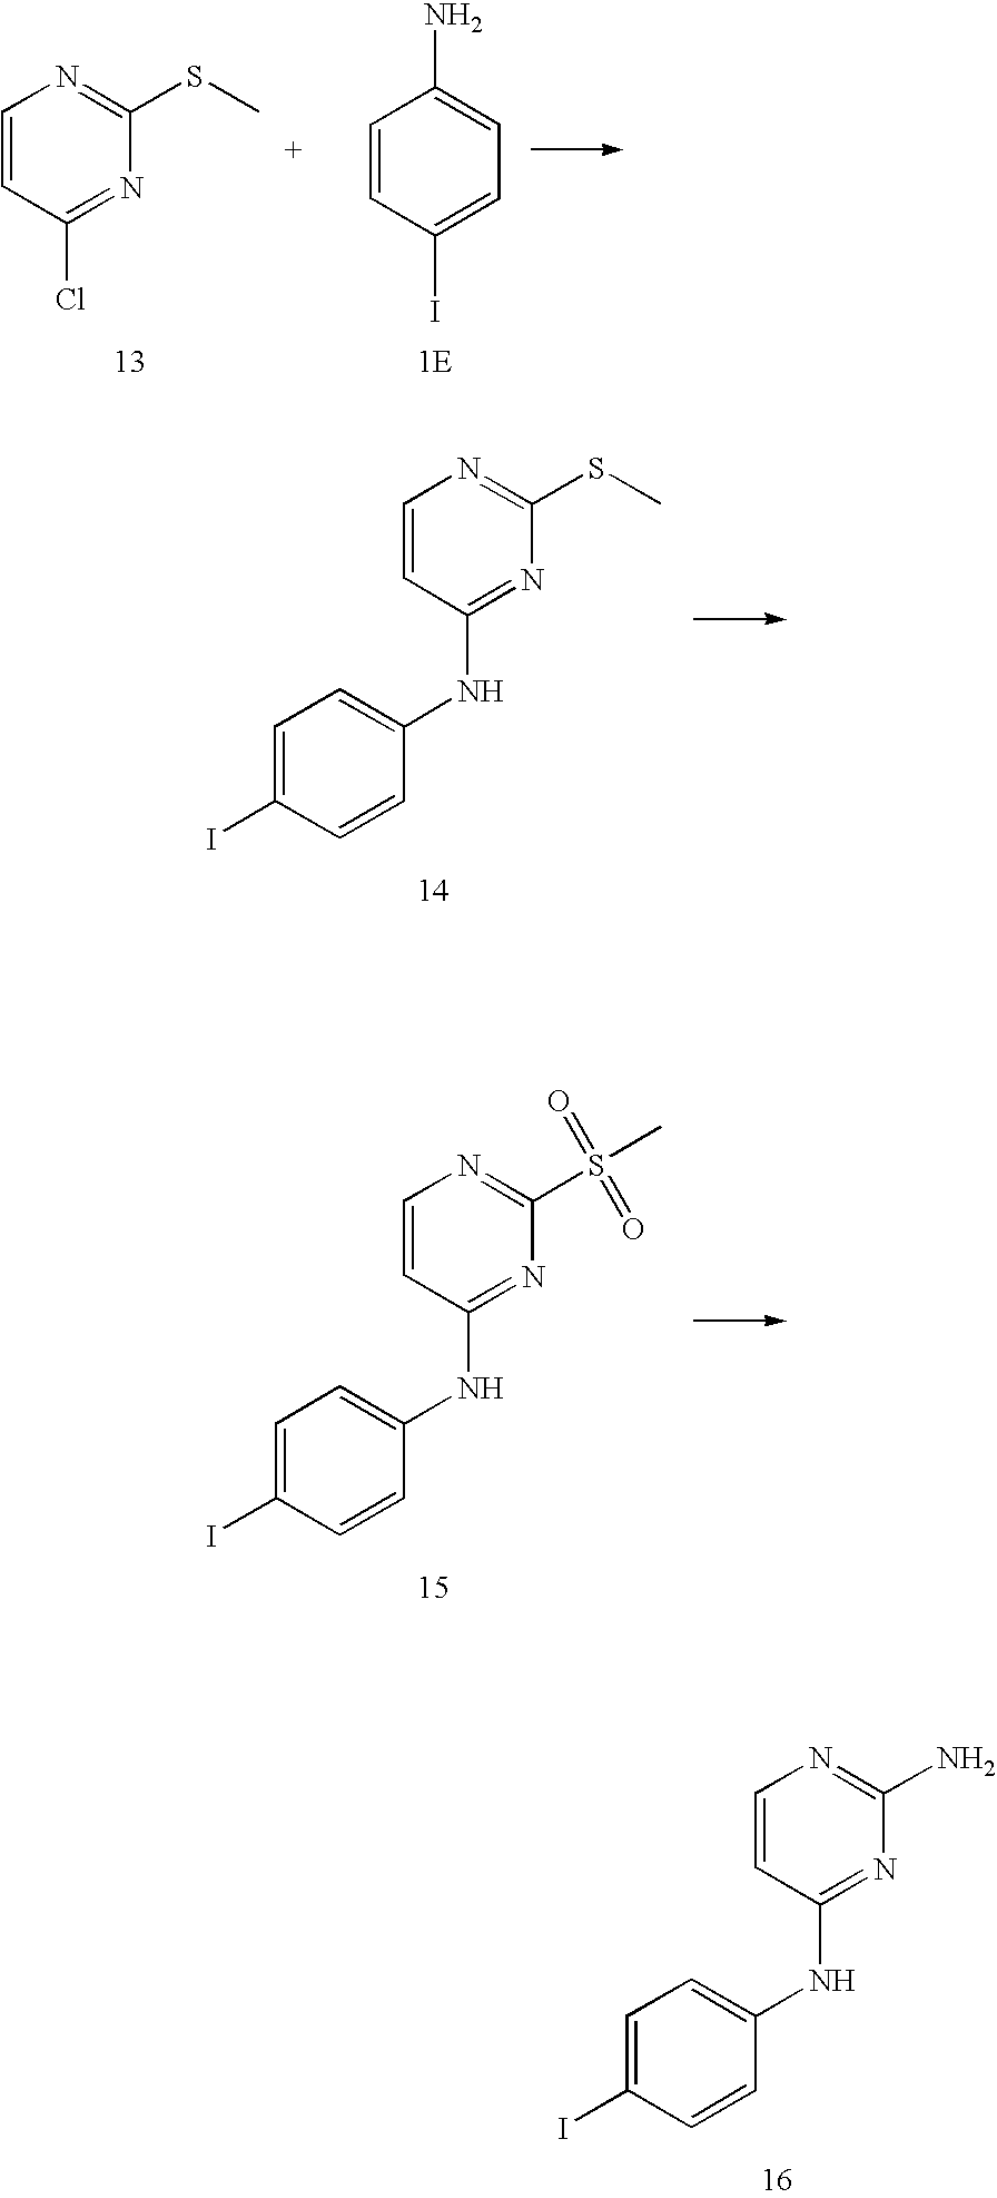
C1=CC(Cl)=NC(SC)=N1.C1=CC(I)=CC=C1N.C1=CC(NC2=CC=C(I)C=C2)=NC(SC)=N1.C1=CC(NC2=CC=C(I)C=C2)=NC(S(C)(=O)=O)=N1.C1=CC(NC2=CC=C(I)C=C2)=NC(N)=N1
